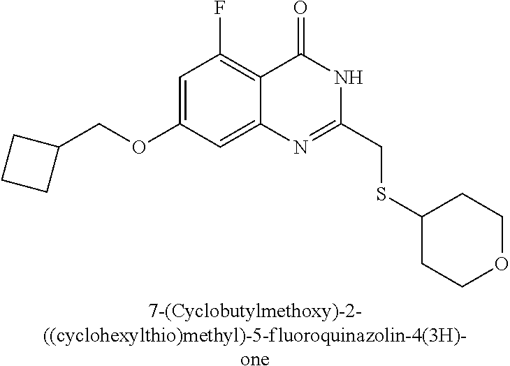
[7-(Cyclobutylmethoxy)-2-((cyclohexylthio)methyl)-5-fluoroquinazolin-4(3H)-one].C1(OCC2CCC2)=CC(F)=C2C(=C1)N=C(CSC1CCOCC1)NC2=O
